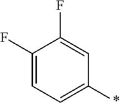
C1(F)=CC=C(*)C=C1F
